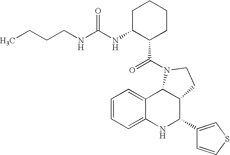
C12=CC=CC=C1NC(C1=CSC=C1)C1C2N(C(=O)C2CCCCC2NC(NCCCC)=O)CC1
